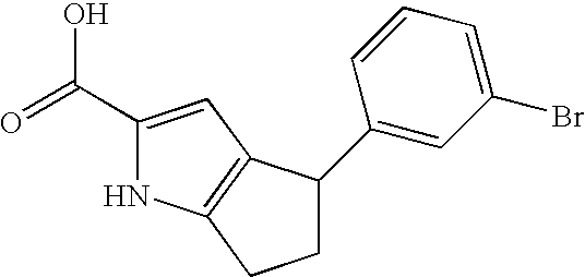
C1(C(=O)O)=CC2=C(N1)CCC2C1=CC(Br)=CC=C1
